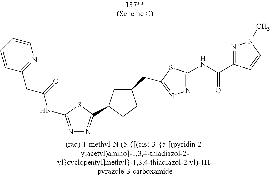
C1C(CC2=NN=C(NC(C3=NN(C)C=C3)=O)S2)CCC1C1=NN=C(NC(=O)CC2=NC=CC=C2)S1
